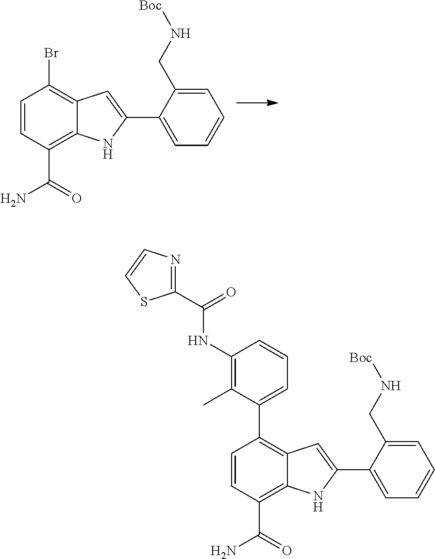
C1=CC(C(=O)N)=C2C(=C1Br)C=C(C1=CC=CC=C1CN[Boc])N2.C1=CC(C(=O)N)=C2C(=C1C1=CC=CC(NC(C3=NC=CS3)=O)=C1C)C=C(C1=CC=CC=C1CN[Boc])N2
